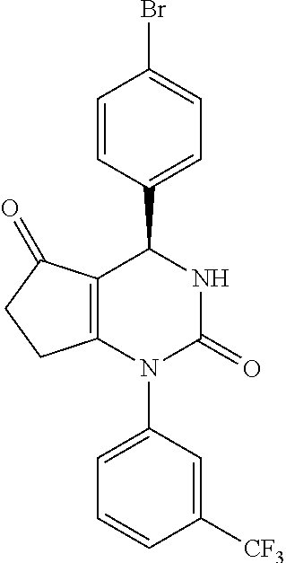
C12=C(N(C3=CC=CC([CF3])=C3)C(=O)NC1C1=CC=C(Br)C=C1)CCC2=O
